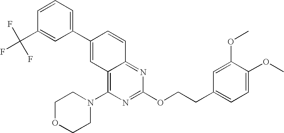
C1=CC(C(F)(F)F)=CC(C2=CC3=C(N4CCOCC4)N=C(OCCC4=CC=C(OC)C(OC)=C4)N=C3C=C2)=C1
